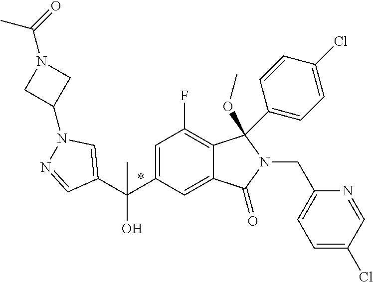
C1=C(C(C2=CN(C3CN(C(=O)C)C3)N=C2)(O)C)C=C2C(=C1F)C(C1=CC=C(Cl)C=C1)(OC)N(CC1=CC=C(Cl)C=N1)C2=O
